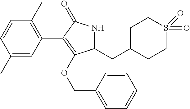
C1(C2=C(OCC3=CC=CC=C3)C(CC3CCS(=O)(=O)CC3)NC2=O)=C(C)C=CC(C)=C1
